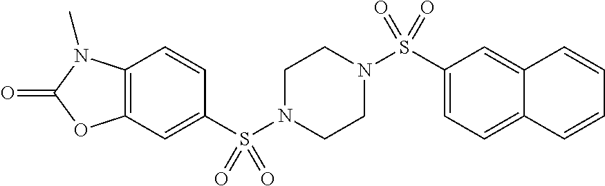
C1=CC2=C(C=C1S(N1CCN(S(C3=CC=C4C(=C3)C=CC=C4)(=O)=O)CC1)(=O)=O)OC(=O)N2C
